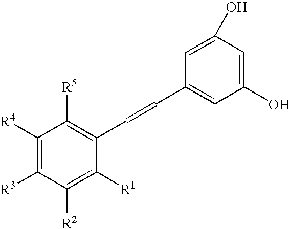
C1([R4])=C([R3])C([R2])=C([R1])C(C=CC2=CC(O)=CC(O)=C2)=C1[R5]
